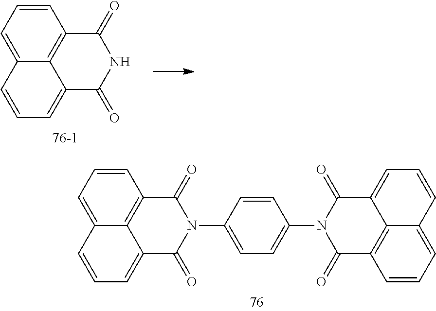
C1=CC=C2C3=C1C(=O)NC(=O)C3=CC=C2.C1=CC=C2C3=C1C(=O)N(C1=CC=C(N4C(=O)C5=C6C(=CC=CC6=CC=C5)C4=O)C=C1)C(=O)C3=CC=C2
